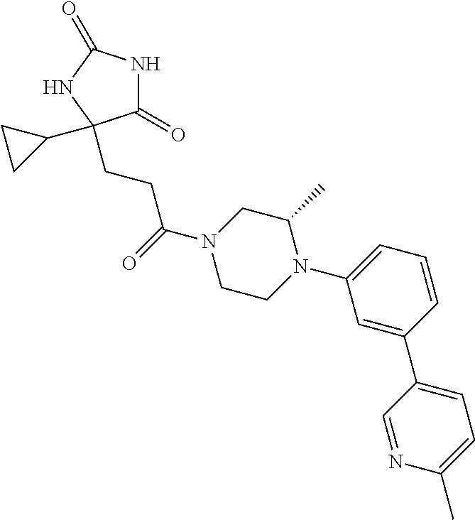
C1(=O)NC(=O)NC1(C1CC1)CCC(N1CCN(C2=CC=CC(C3=CC=C(C)N=C3)=C2)C(C)C1)=O
